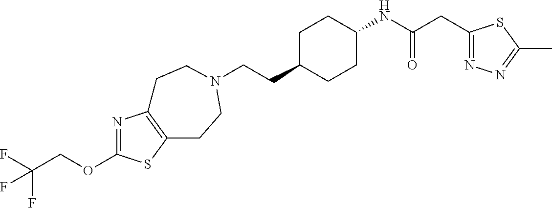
C(CC1CCC(NC(CC2=NN=C(C)S2)=O)CC1)N1CCC2=C(N=C(OCC(F)(F)F)S2)CC1
